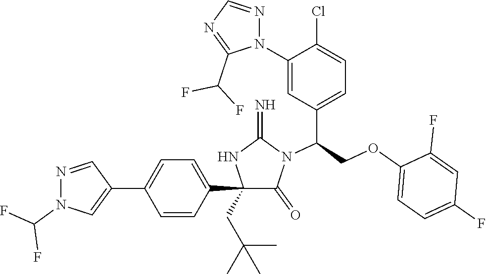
C1(C2=CC=C(C3=CN(C(F)F)N=C3)C=C2)(CC(C)(C)C)C(=O)N(C(COC2=CC=C(F)C=C2F)C2=CC=C(Cl)C(N3N=CN=C3C(F)F)=C2)C(=N)N1
